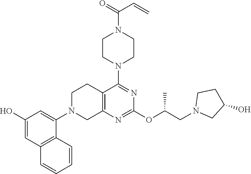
C1(O)=CC2=C(C(N3CC4=C(CC3)C(N3CCN(C(=O)C=C)CC3)=NC(OC(CN3CC(O)CC3)C)=N4)=C1)C=CC=C2
